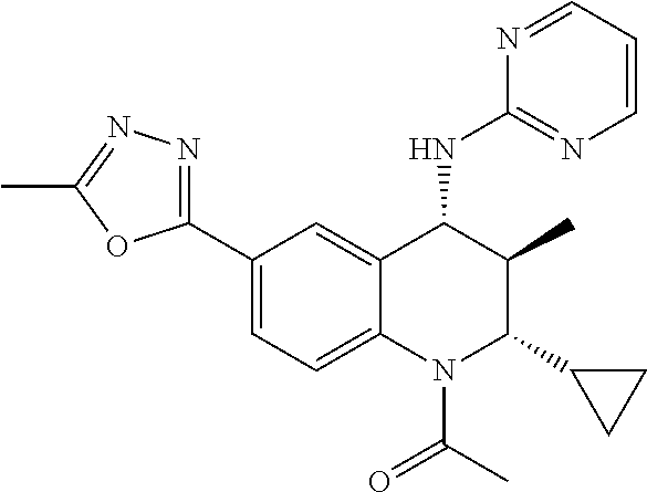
C1(C2=NN=C(C)O2)=CC=C2C(=C1)C(NC1=NC=CC=N1)C(C)C(C1CC1)N2C(C)=O
